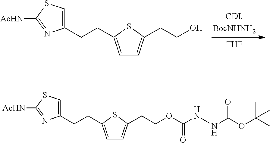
[THF].C1(CCC2=CC=C(CCO)S2)=CSC([AcHN])=N1.C1(CCC2=CC=C(CCOC(NNC(OC(C)(C)C)=O)=O)S2)=CSC([AcHN])=N1
